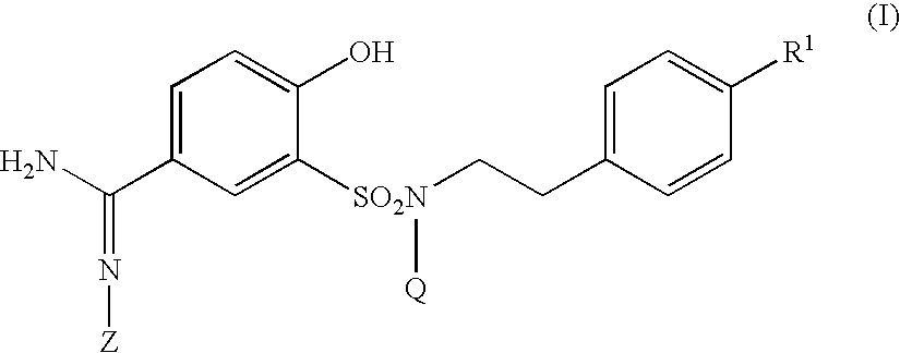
C1=C(C(N)=N[Z])C=C([SO2N]([Q])CCC2=CC=C([R1])C=C2)C(O)=C1
